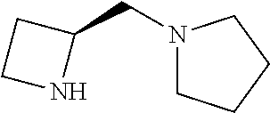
C1NC(CN2CCCC2)C1
